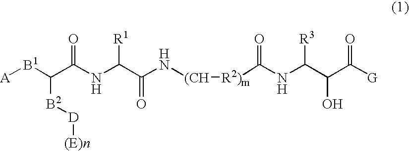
[A][B1]C([B2][D][(E)n])C(=O)NC([R1])C(=O)N[(CH][R2)m]C(=O)NC([R3])C(O)C(=O)[G]
